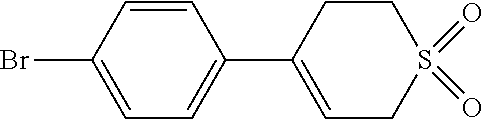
C1=CC(C2=CCS(=O)(=O)CC2)=CC=C1Br
